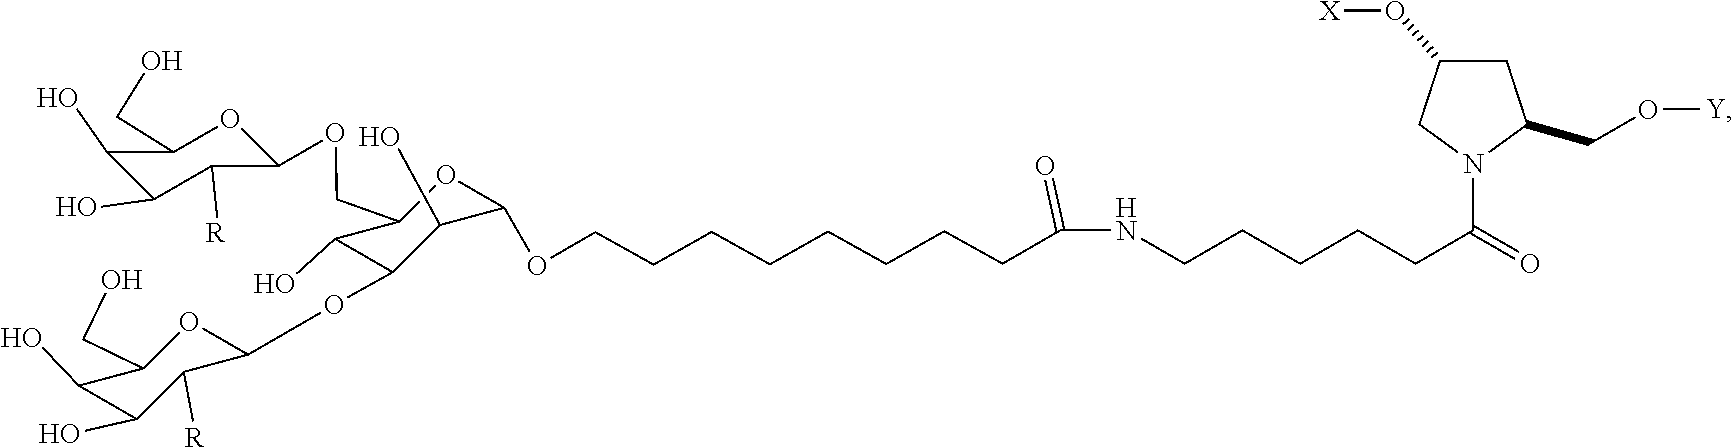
C(CCCC(=O)NCCCCCC(N1C(CO[Y])CC(O[X])C1)=O)CCCCOC1OC(COC2OC(CO)C(O)C(O)C2[R])C(O)C(OC2OC(CO)C(O)C(O)C2[R])C1O
